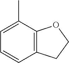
C12=C(OCC1)C(C)=CC=C2
